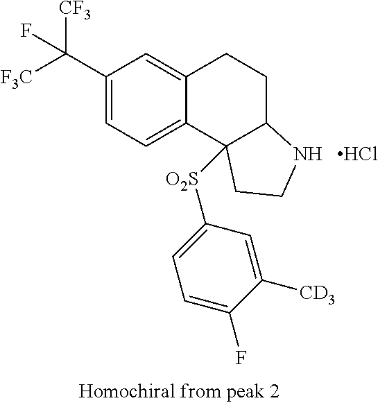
C1(C([F3C])([CF3])F)=CC=C2C(=C1)CCC1C2([O2S]C2=CC=C(F)C([CD3])=C2)CCN1.Cl
